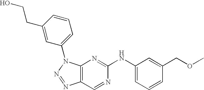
C12=C(N(C3=CC=CC(CCO)=C3)N=N1)N=C(NC1=CC=CC(COC)=C1)N=C2
